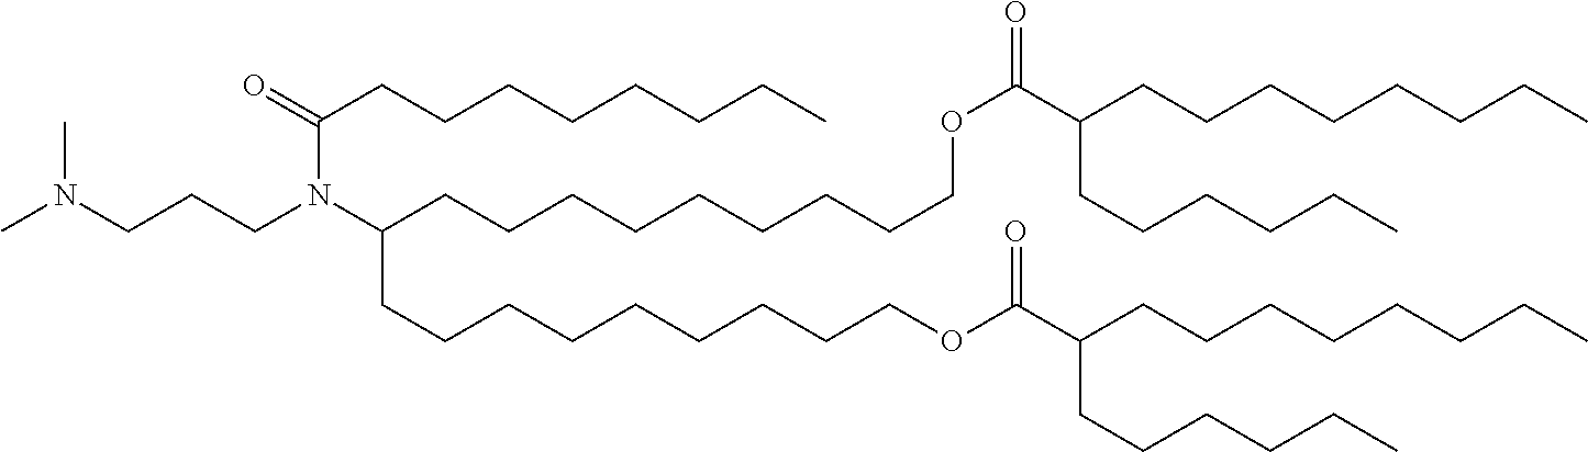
CN(CCCN(C(CCCCCCCC)=O)C(CCCCCCCCCOC(C(CCCCCCCC)CCCCCC)=O)CCCCCCCCCOC(C(CCCCCCCC)CCCCCC)=O)C
